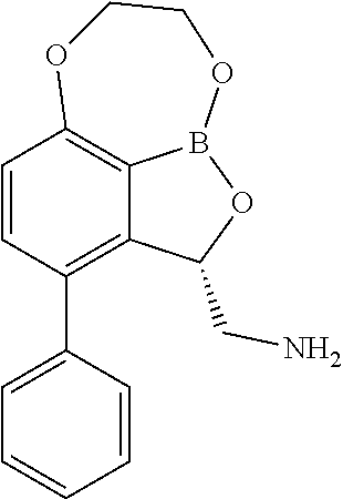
O1CCOB2OC(CN)C3=C(C4=CC=CC=C4)C=CC1=C32
